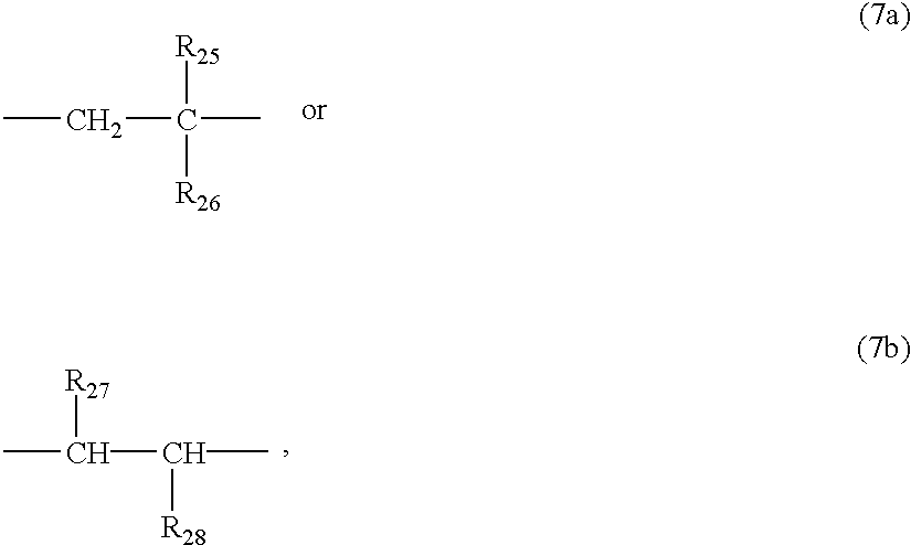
C(C(C)([R25])[R26])C.C(C(C)[R28])(C)[R27]
